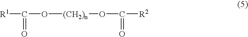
[R1]C(=O)O[(CH2)n]OC(=O)[R2]
